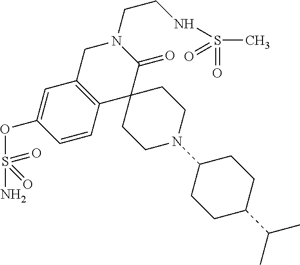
C1C2=C(C3(C(=O)N1CCNS(C)(=O)=O)CCN(C1CCC(C(C)C)CC1)CC3)C=CC(OS(N)(=O)=O)=C2
